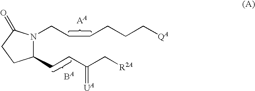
C1(CCC(C[R2A])=[UA])N(CCCCCC[QA])C(=O)CC1
